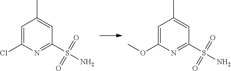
C1=C(Cl)N=C(S(N)(=O)=O)C=C1C.C1=C(OC)N=C(S(N)(=O)=O)C=C1C
